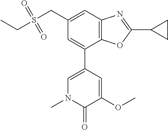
CN1C=C(C2=CC(CS(CC)(=O)=O)=CC3=C2OC(C2CC2)=N3)C=C(OC)C1=O
